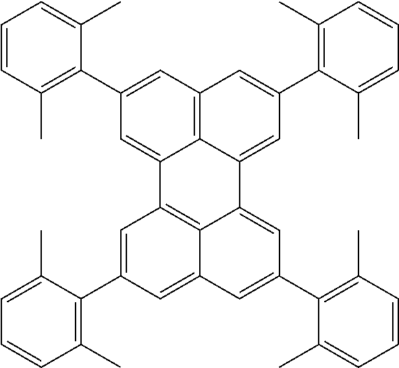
C12=C3C(=CC(C4=C(C)C=CC=C4C)=C1)C1=CC(C4=C(C)C=CC=C4C)=CC4=CC(C5=C(C)C=CC=C5C)=CC(=C14)C3=CC(C1=C(C)C=CC=C1C)=C2
